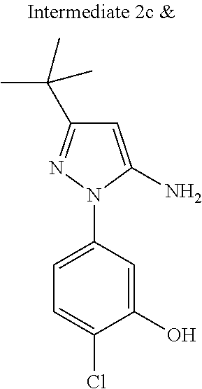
C1(N2N=C(C(C)(C)C)C=C2N)=CC=C(Cl)C(O)=C1
